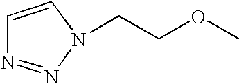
C1=CN(CCOC)N=N1
